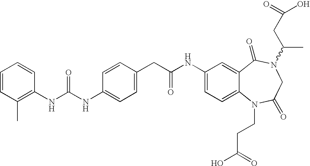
C1=CC(C)=C(NC(NC2=CC=C(CC(NC3=CC=C4C(=C3)C(=O)N(C(C)CC(O)=O)CC(=O)N4CCC(=O)O)=O)C=C2)=O)C=C1
